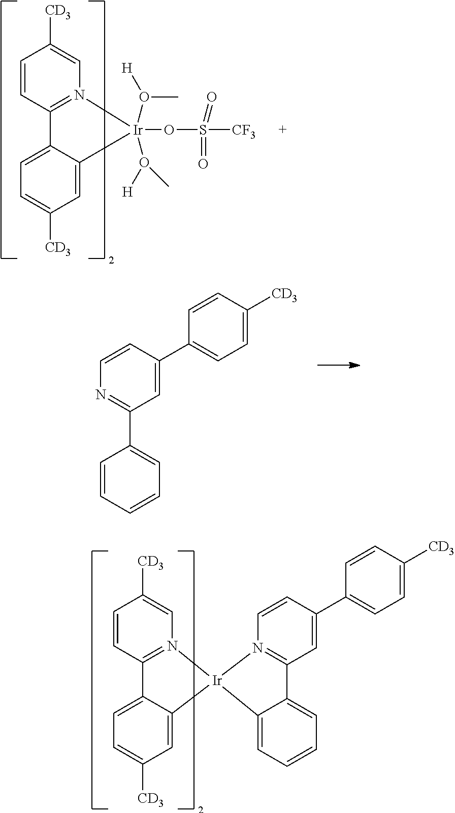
C1=CC([CD3])=CN2=C1C1=CC=C([CD3])C=C1[Ir]2(OS([CF3])(=O)=O)(O([H])C)O(C)[H].C1=CC=CC=C1C1=NC=CC(C2=CC=C([CD3])C=C2)=C1.C1=CC2=N([Ir]3(C4=CC([CD3])=CC=C24)C2=CC=CC=C2C2=N3C=CC(C3=CC=C([CD3])C=C3)=C2)C=C1[CD3]
